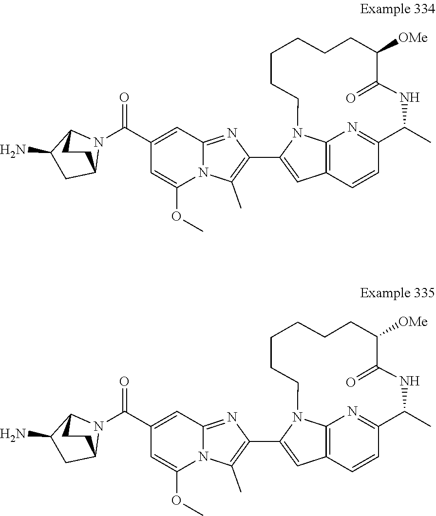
C12=C3C=CC(=N1)C(C)NC(=O)C([OMe])CCCCCCN2C(C1=C(C)N2C(=N1)C=C(C(N1C4C(N)CC1CC4)=O)C=C2OC)=C3.C12=C3C=CC(=N1)C(C)NC(=O)C([OMe])CCCCCCN2C(C1=C(C)N2C(=N1)C=C(C(N1C4C(N)CC1CC4)=O)C=C2OC)=C3
